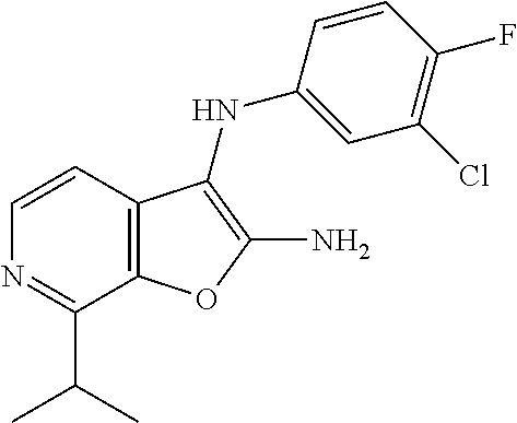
N1=C(C(C)C)C2=C(C=C1)C(NC1=CC(Cl)=C(F)C=C1)=C(N)O2
